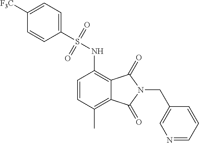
C1=CC(C)=C2C(=C1NS(C1=CC=C([F3C])C=C1)(=O)=O)C(=O)N(CC1=CN=CC=C1)C2=O
